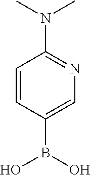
C1=CC(B(O)O)=CN=C1N(C)C
